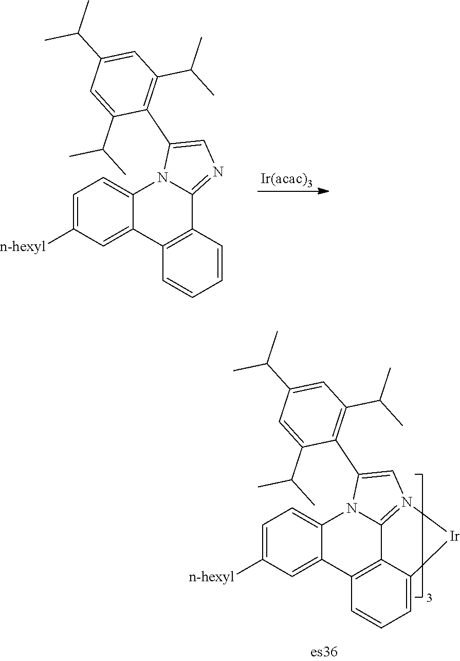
[Ir(acac)3].C1=C([n-hexyl])C=C2C(=C1)N1C(=NC=C1C1=C(C(C)C)C=C(C(C)C)C=C1C(C)C)C1=C2C=CC=C1.C1=C([n-hexyl])C=C2C(=C1)N1C3=N(C=C1C1=C(C(C)C)C=C(C(C)C)C=C1C(C)C)[Ir]C1=CC=CC2=C31
